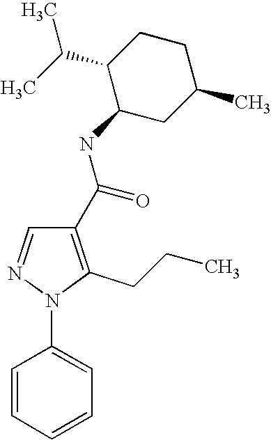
C(NC1CC(C)CCC1C(C)C)(=O)C1=C(CCC)N(C2=CC=CC=C2)N=C1
